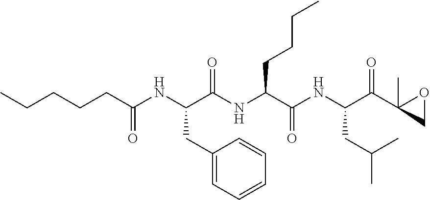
CCCCCC(NC(C(NC(C(NC(C(C1(C)CO1)=O)CC(C)C)=O)CCCC)=O)CC1=CC=CC=C1)=O
